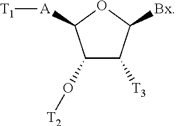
C1(O[T2])C([T3])C([Bx])OC1[A][T1]
